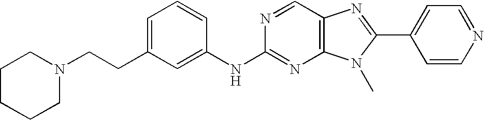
C1=C(CCN2CCCCC2)C=C(NC2=NC3=C(C=N2)N=C(C2=CC=NC=C2)N3C)C=C1
